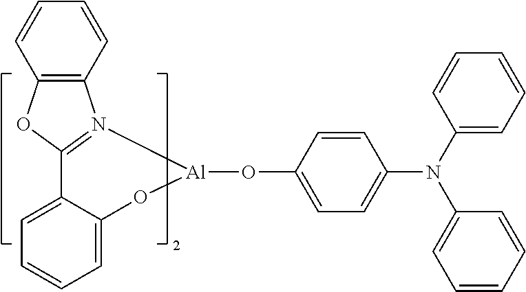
C1=CC2=C(C=C1)OC1=N2[Al](OC2=CC=C(N(C3=CC=CC=C3)C3=CC=CC=C3)C=C2)OC2=CC=CC=C12
